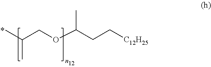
CC(COC(CC[C12H25])C)C
